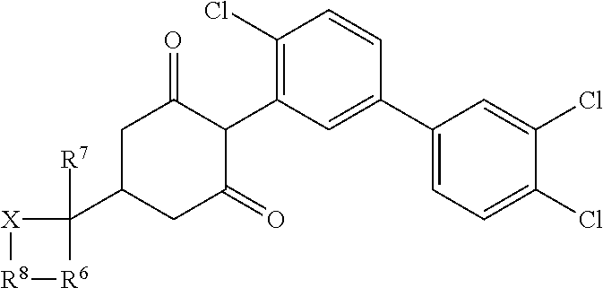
C1(Cl)=C(C2C(=O)CC(C3([R7])[X][R8][R6]3)CC2=O)C=C(C2=CC=C(Cl)C(Cl)=C2)C=C1
